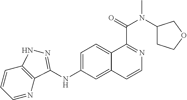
C1=CC=NC2=C1NN=C2NC1=CC=C2C(=C1)C=CN=C2C(=O)N(C1CCOC1)C
